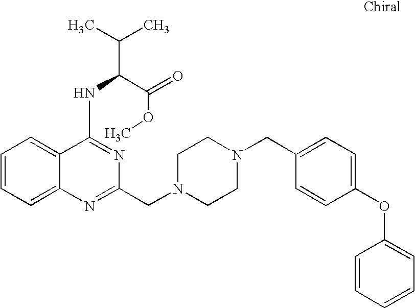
C1=CC=C2C(=C1)N=C(CN1CCN(CC3=CC=C(OC4=CC=CC=C4)C=C3)CC1)N=C2NC(C(=O)OC)C(C)C
